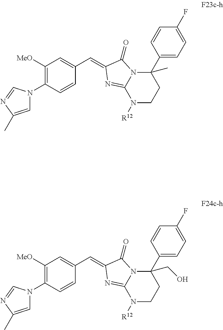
C1=C(C)N=CN1C1=C([MeO])C=C(C=C2C(=O)N3C(C4=CC=C(F)C=C4)(CO)CCN([R12])C3=N2)C=C1.C1=C(C)N=CN1C1=C([MeO])C=C(C=C2C(=O)N3C(C4=CC=C(F)C=C4)(C)CCN([R12])C3=N2)C=C1
